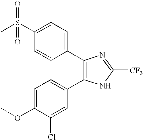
CS(C1=CC=C(C2=C(C3=CC=C(OC)C(Cl)=C3)NC([CF3])=N2)C=C1)(=O)=O
